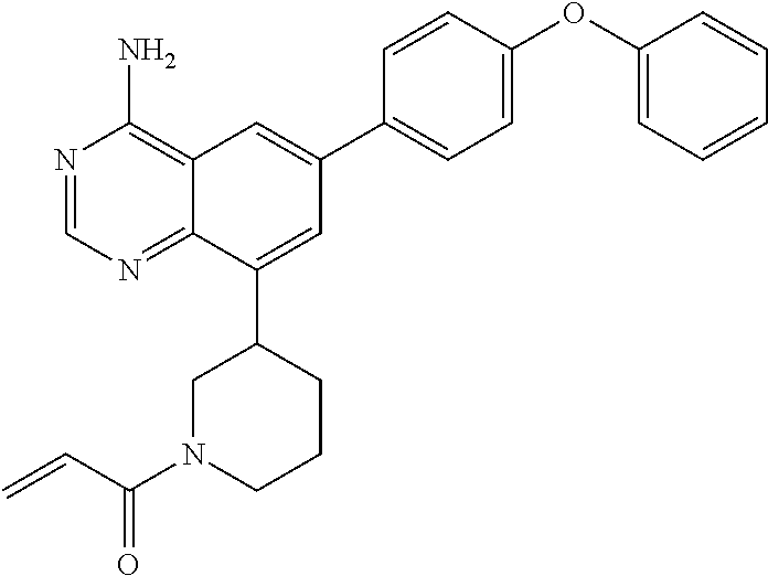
N1=CN=C2C(=C1N)C=C(C1=CC=C(OC3=CC=CC=C3)C=C1)C=C2C1CN(C(C=C)=O)CCC1
